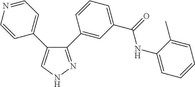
C1=CN=CC=C1C1=CNN=C1C1=CC(C(=O)NC2=CC=CC=C2C)=CC=C1
